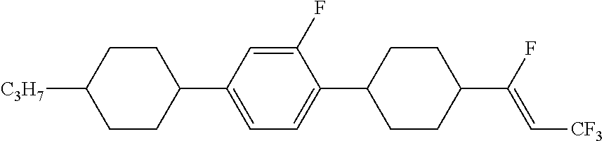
C1CC(C2=CC=C(C3CCC(C(F)=C[CF3])CC3)C(F)=C2)CCC1[C3H7]
